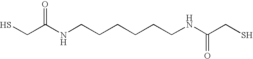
C(C(NCCCCCCNC(CS)=O)=O)S
